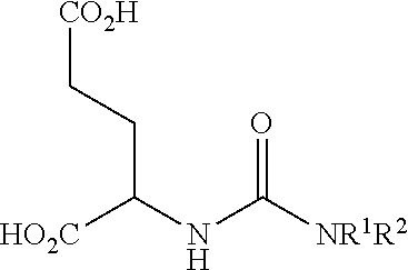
[HO2C]C(NC([NR1R2])=O)CC[CO2H]
